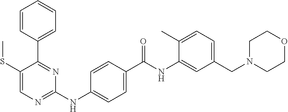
C1=CC(C2=NC(NC3=CC=C(C(NC4=CC(CN5CCOCC5)=CC=C4C)=O)C=C3)=NC=C2SC)=CC=C1
